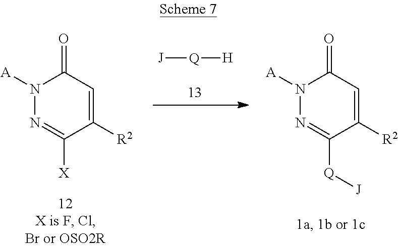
N1([A])N=C([Q][J])C([R2])=CC1=O.N1([A])N=C([X])C([R2])=CC1=O.[J][Q][H]
